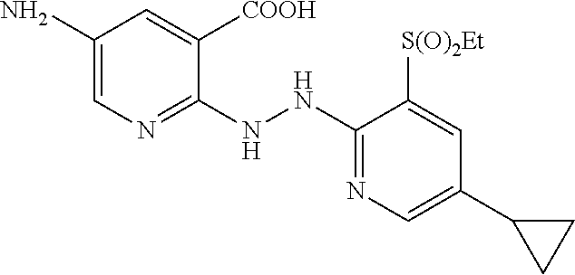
C1(N)=CN=C(NNC2=NC=C(C3CC3)C=C2[S(O)2Et])C([COOH])=C1
